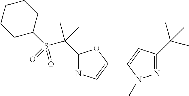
C1(S(C(C)(C)C2=NC=C(C3=CC(C(C)(C)C)=NN3C)O2)(=O)=O)CCCCC1
